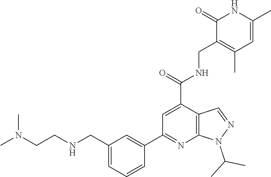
CN(CCNCC1=CC=CC(C2=NC3=C(C(C(NCC4=C(C)C=C(C)NC4=O)=O)=C2)C=NN3C(C)C)=C1)C
